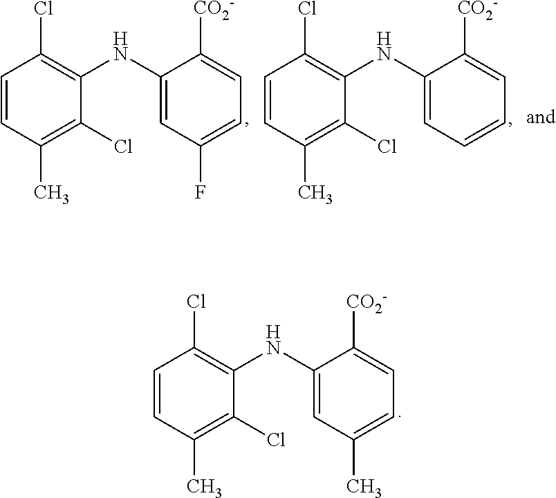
C1=CC(C)=C(Cl)C(NC2=CC(C)=CC=C2[CO2-])=C1Cl.C1=CC(C)=C(Cl)C(NC2=CC=CC=C2[CO2-])=C1Cl.C1=CC(C)=C(Cl)C(NC2=CC(F)=CC=C2[CO2-])=C1Cl
